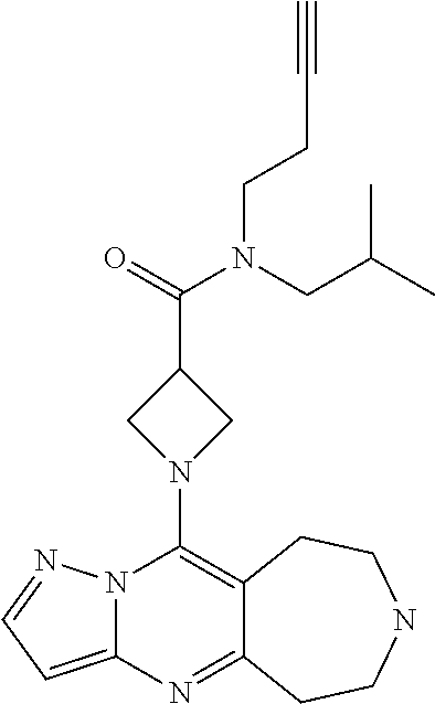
N12C(=CC=N1)N=C1C(=C2N2CC(C(=O)N(CC(C)C)CCC#C)C2)CCNCC1
